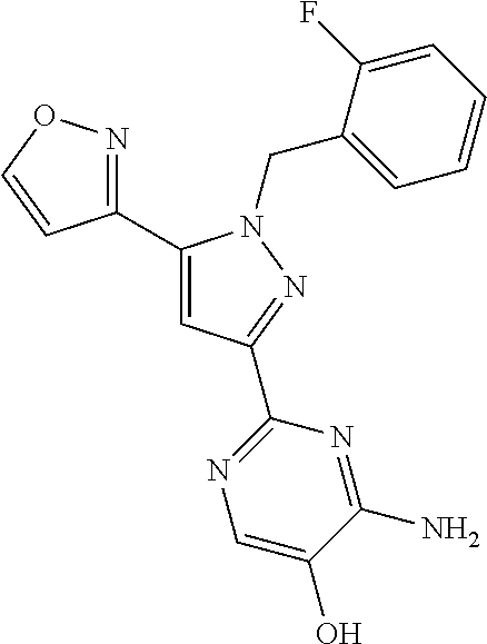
C1(C2=CC(C3=NC=C(O)C(N)=N3)=NN2CC2=CC=CC=C2F)=NOC=C1
